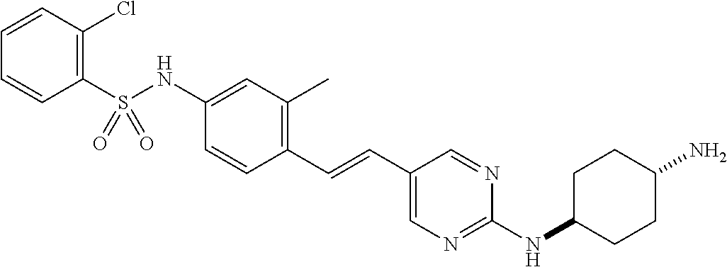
C1(S(NC2=CC(C)=C(C=CC3=CN=C(NC4CCC(N)CC4)N=C3)C=C2)(=O)=O)=C(Cl)C=CC=C1
